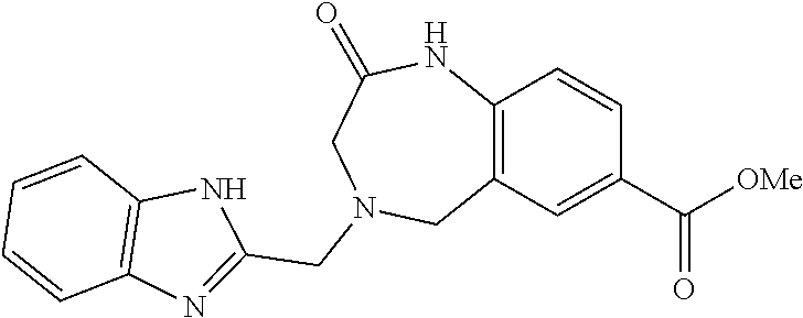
C12=C(C=C(C([OMe])=O)C=C1)CN(CC1=NC3=C(N1)C=CC=C3)CC(=O)N2
